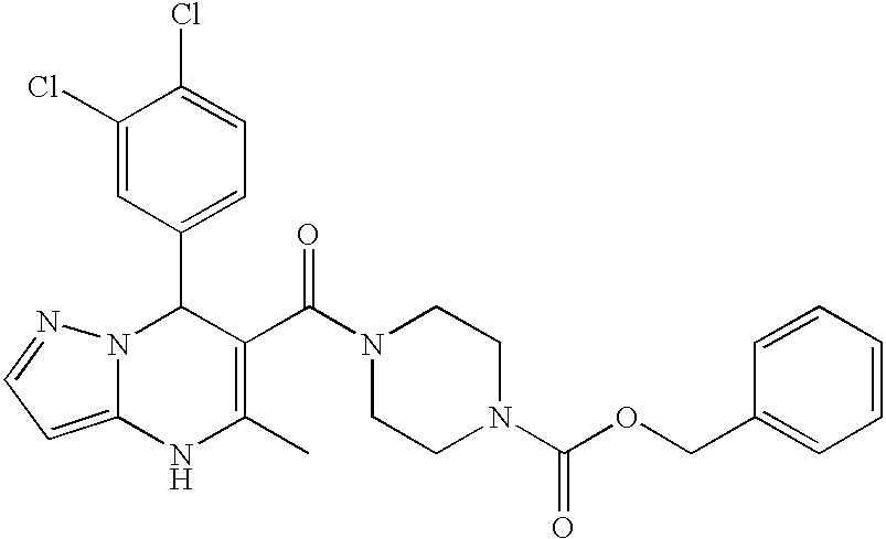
C1(Cl)=CC(C2N3C(=CC=N3)NC(C)=C2C(N2CCN(C(=O)OCC3=CC=CC=C3)CC2)=O)=CC=C1Cl
